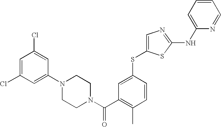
C1=C(SC2=CC(C(N3CCN(C4=CC(Cl)=CC(Cl)=C4)CC3)=O)=C(C)C=C2)SC(NC2=CC=CC=N2)=N1
